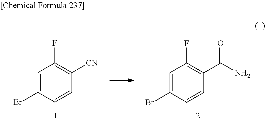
C1=C(Br)C=CC([CN])=C1F.C1=C(Br)C=CC(C(N)=O)=C1F
